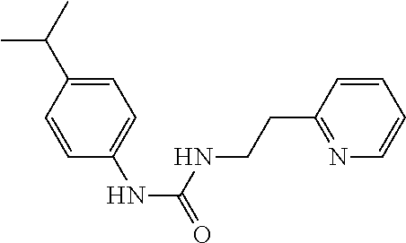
C1=CC(NC(=O)NCCC2=NC=CC=C2)=CC=C1C(C)C
